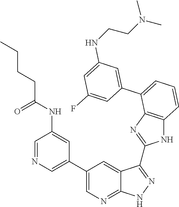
C1=C(C2=CC=CC3=C2N=C(C2=NNC4=NC=C(C5=CN=CC(NC(CCCC)=O)=C5)C=C42)N3)C=C(F)C=C1NCCN(C)C
